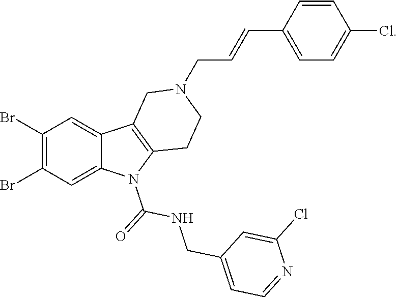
C1(Br)=C(Br)C=C2C(=C1)C1=C(N2C(=O)NCC2=CC=NC(Cl)=C2)CCN(CC=CC2=CC=C(Cl)C=C2)C1
